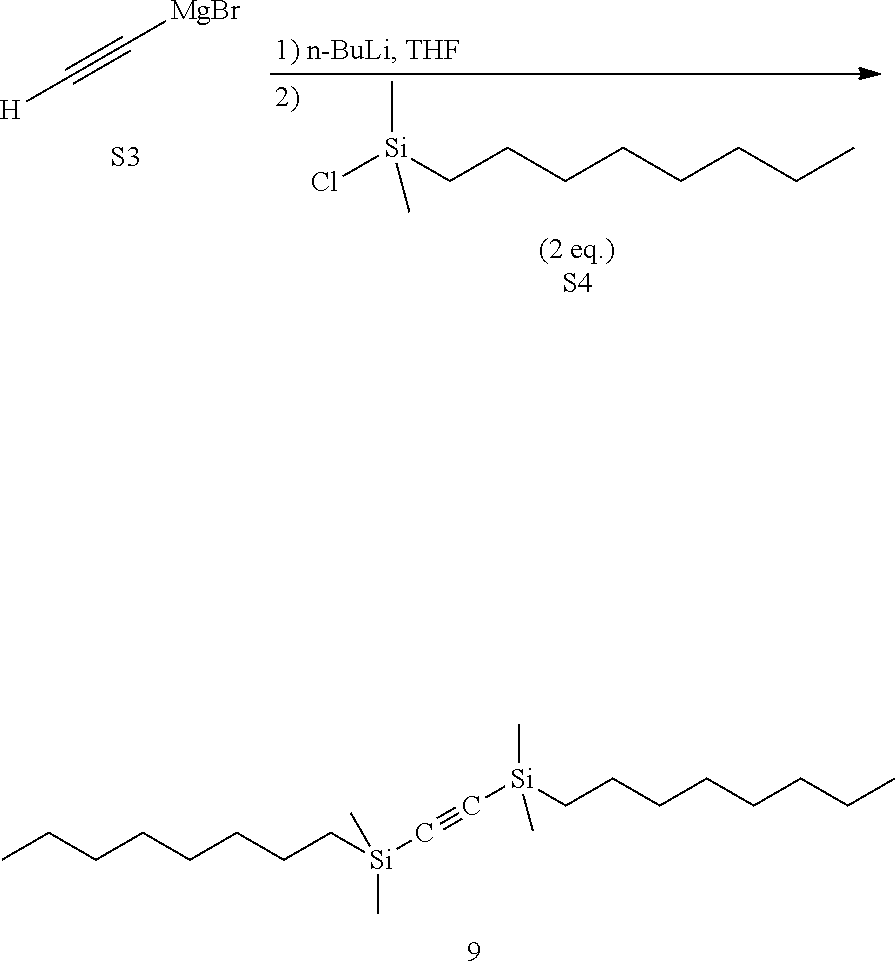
[H]C#C[MgBr].[S3].Cl[Si](CCCCCCCC)(C)C.CCCCCCCC[Si](C)(C)C#C[Si](C)(CCCCCCCC)C
